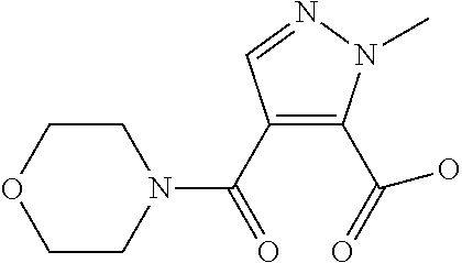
C1CN(C(C2=C(C(O)=O)N(C)N=C2)=O)CCO1
